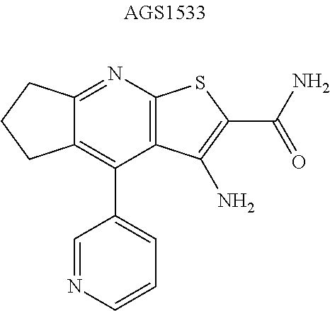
C12=C(C3=CC=CN=C3)C3=C(N=C1CCC2)SC(C(N)=O)=C3N
